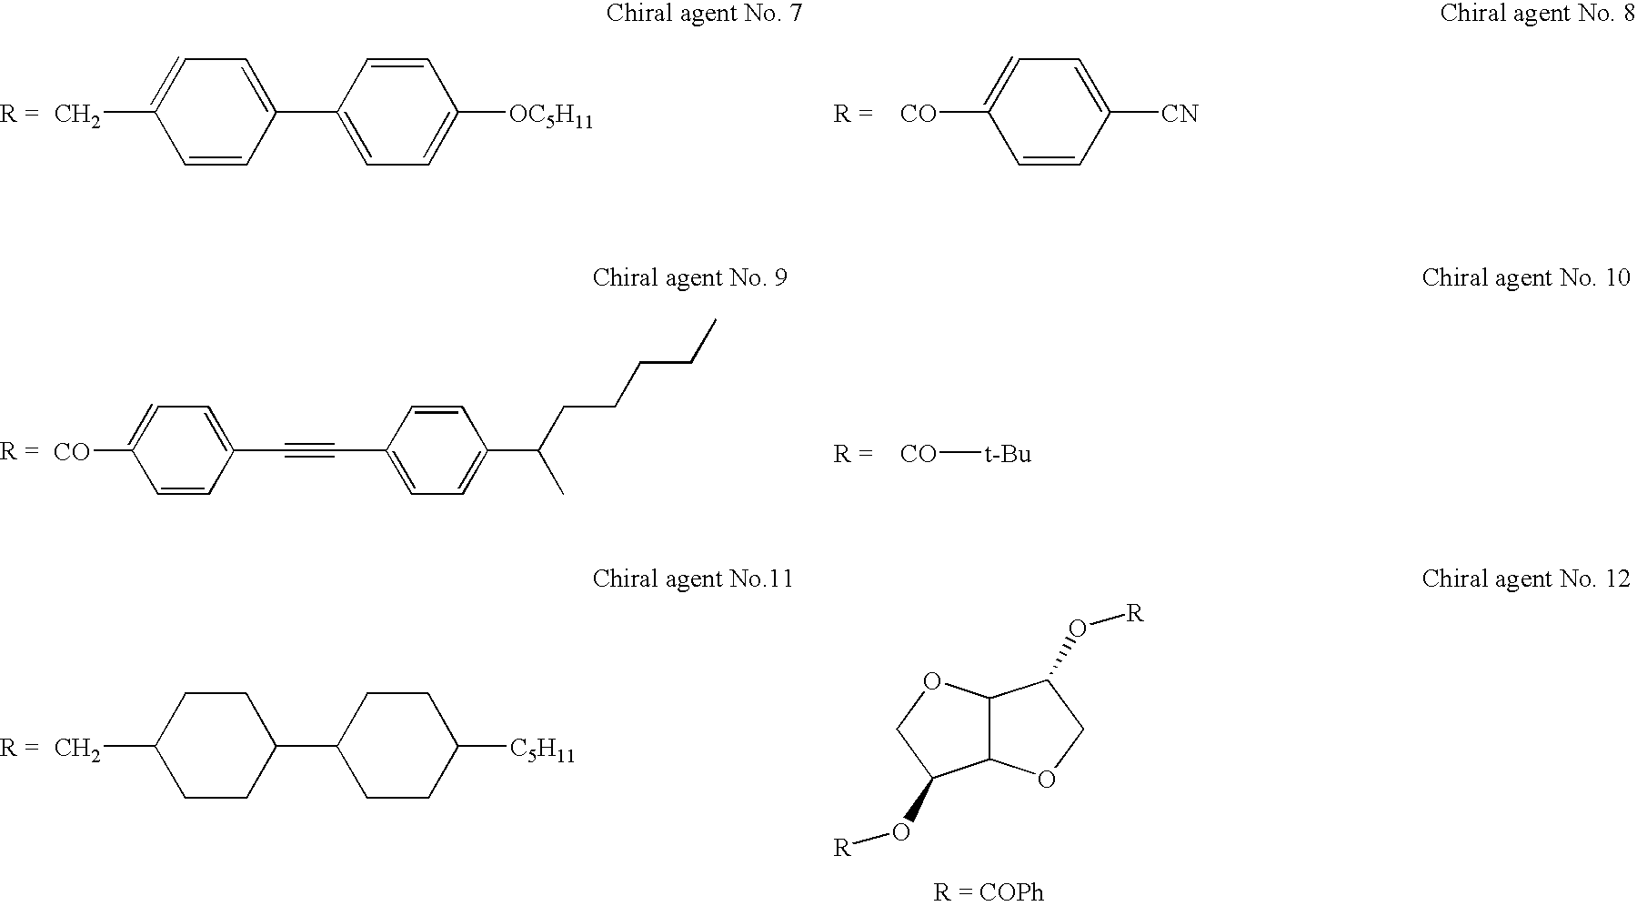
C1=CC(C2=CC=C([OC5H11])C=C2)=CC=C1C.C1=CC([CN])=CC=C1[CO].C1=CC(C#CC2=CC=C(C(CCCCC)C)C=C2)=CC=C1[CO].[t-Bu][CO].C1CC(C2CCC([C5H11])CC2)CCC1C.C12C(OCC1O[R])C(O[R])CO2
